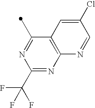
C1(C)=NC(C(F)(F)F)=NC2=C1C=C(Cl)C=N2
